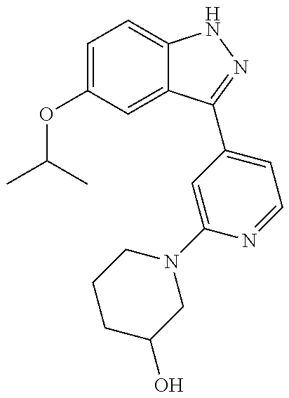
CC(C)OC1=CC=C2C(=C1)C(C1=CC=NC(N3CCCC(O)C3)=C1)=NN2
